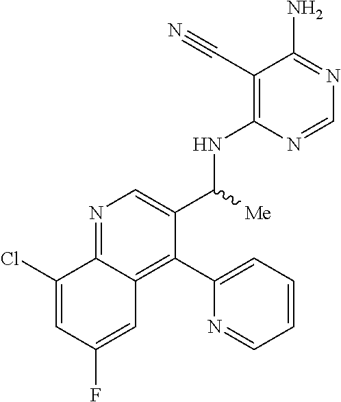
N1=C2C(=C(C3=CC=CC=N3)C(C([Me])NC3=C(C#N)C(N)=NC=N3)=C1)C=C(F)C=C2Cl
